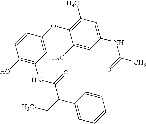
C1(O)=C(NC(=O)C(C2=CC=CC=C2)CC)C=C(OC2=C(C)C=C(NC(=O)C)C=C2C)C=C1
